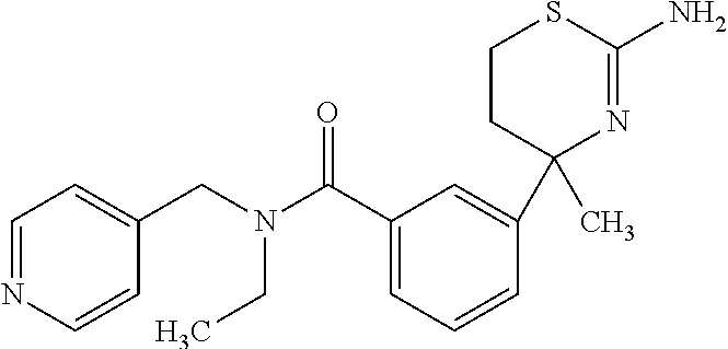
C1(C(N(CC2=CC=NC=C2)CC)=O)=CC=CC(C2(C)N=C(N)SCC2)=C1
